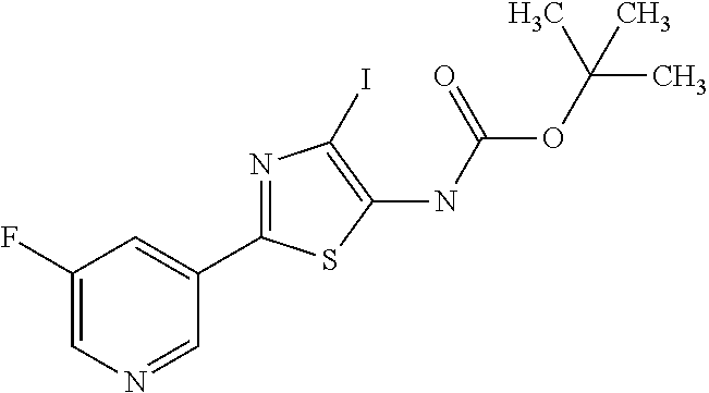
C1(C2=NC(I)=C(NC(=O)OC(C)(C)C)S2)=CC(F)=CN=C1
